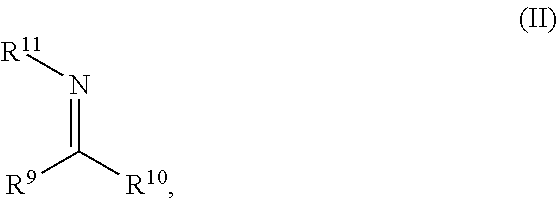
[R11]N=C([R10])[R9]
